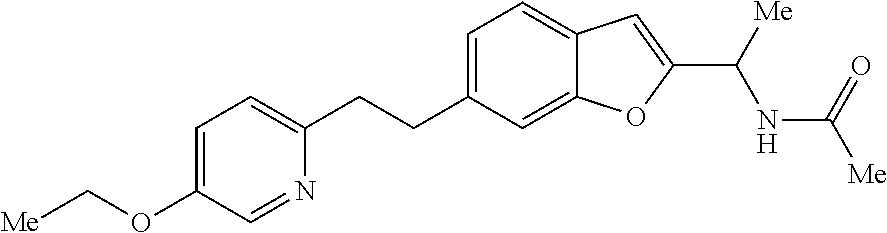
C1(CCC2=CC=C(OC[Me])C=N2)=CC=C2C(=C1)OC(C([Me])NC(=O)[Me])=C2
